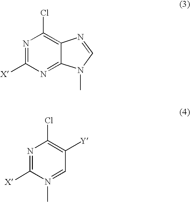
N1=C([X])N=C2C(=C1Cl)N=CN2C.N1=C([X])N(C)=CC([Y])=C1Cl
